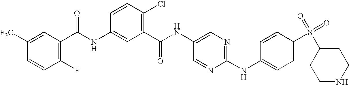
C1(C(NC2=CC(C(NC3=CN=C(NC4=CC=C(S(C5CCNCC5)(=O)=O)C=C4)N=C3)=O)=C(Cl)C=C2)=O)=C(F)C=CC([F3C])=C1
